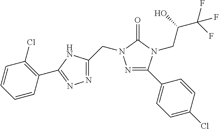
N1=C(C2=CC=C(Cl)C=C2)N(CC(C(F)(F)F)O)C(=O)N1CC1=NN=C(C2=C(Cl)C=CC=C2)N1
